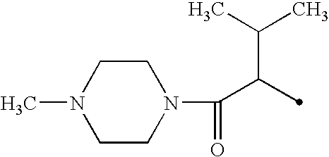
C(C(C(C)C)C)(=O)N1CCN(C)CC1
